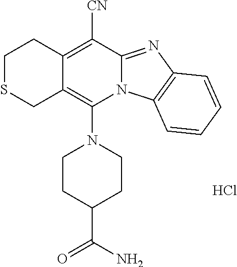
N12C(=NC3=C1C=CC=C3)C([CN])=C1C(=C2N2CCC(C(=O)N)CC2)CSCC1.Cl
